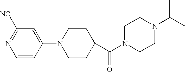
O=C(N1CCN(C(C)C)CC1)C1CCN(C2=CC([NC])=NC=C2)CC1
